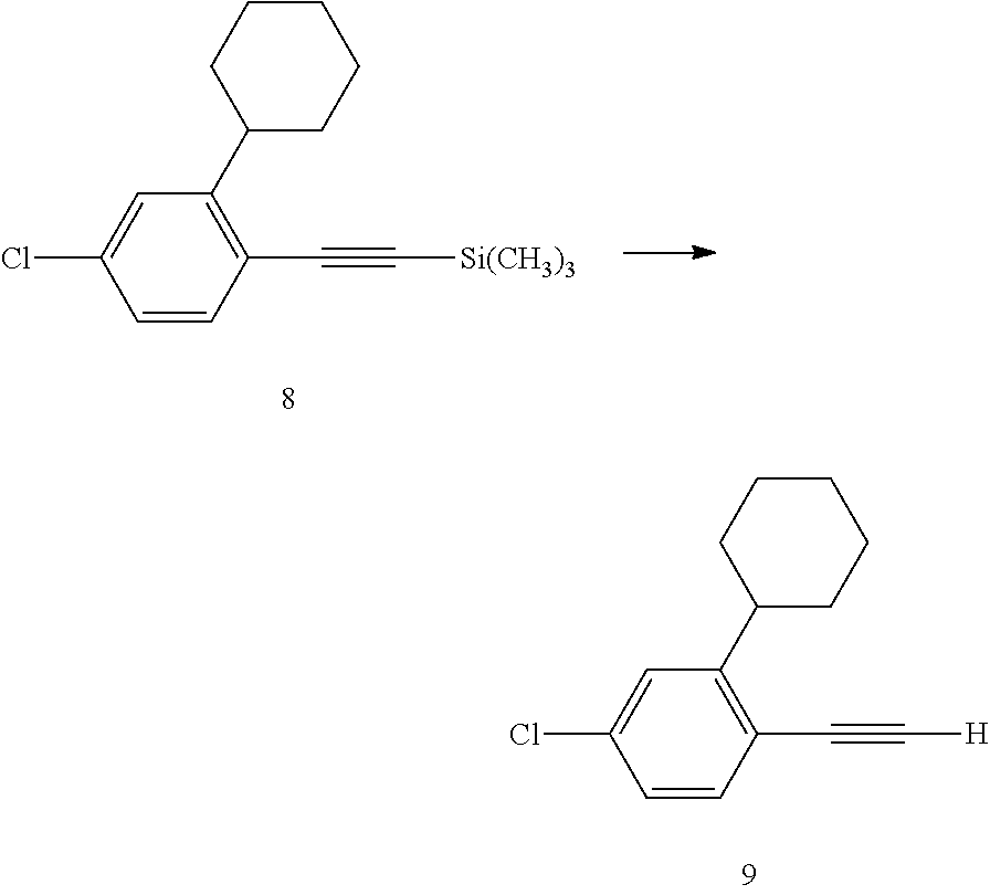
C1=CC(C#C[H])=C(C2CCCCC2)C=C1Cl.C1=CC(C#C[Si(CH3)3])=C(C2CCCCC2)C=C1Cl
